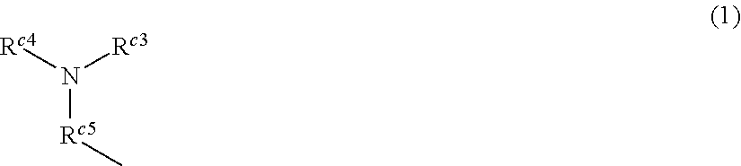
[Rc4]N([Rc3])[Rc5]C
